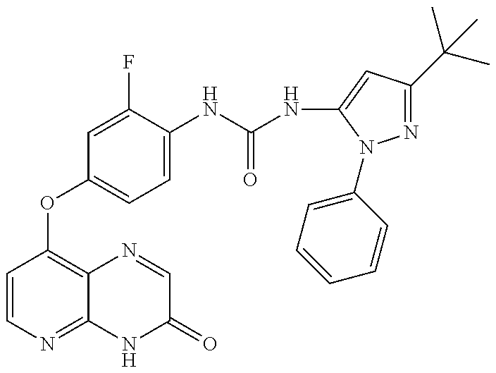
C1=CN=C2C(=C1OC1=CC=C(NC(=O)NC3=CC(C(C)(C)C)=NN3C3=CC=CC=C3)C(F)=C1)N=CC(=O)N2
